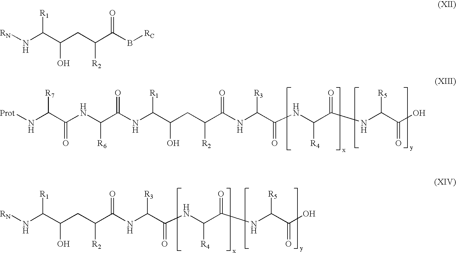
[Prot]NC(C(NC(C(NC(C(CC(C(NC(C(NC(C(NC(C(O)=O)[R5])=O)[R4])=O)[R3])=O)[R2])O)[R1])=O)[R6])=O)[R7].N(C(C(CC(C(NC(C(NC(C(NC(C(O)=O)[R5])=O)[R4])=O)[R3])=O)[R2])O)[R1])[RN].[RN]NC(C(CC(C(B[RC])=O)[R2])O)[R1]
